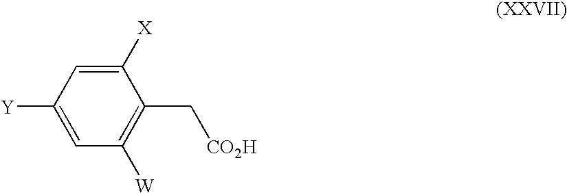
C1([Y])=CC([W])=C(C[CO2H])C([X])=C1
